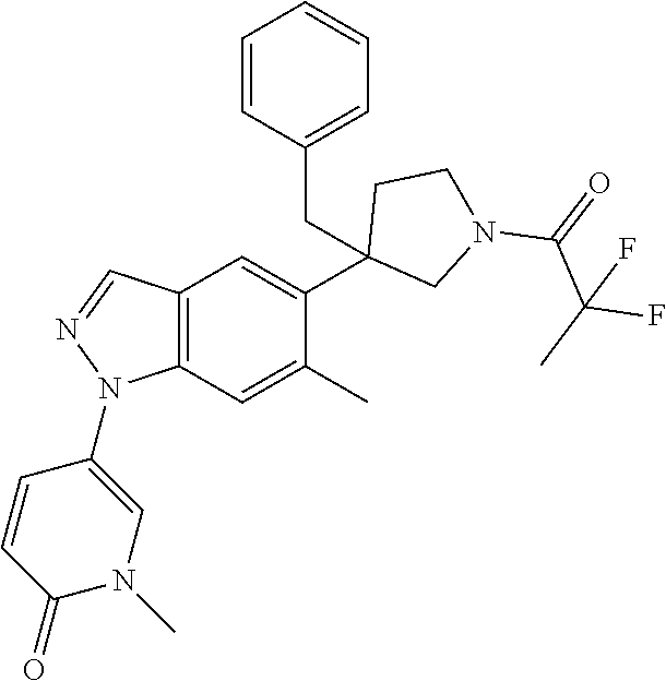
C1(C2=CC3=C(C=C2C)N(C2=CN(C)C(=O)C=C2)N=C3)(CC2=CC=CC=C2)CN(C(=O)C(C)(F)F)CC1
